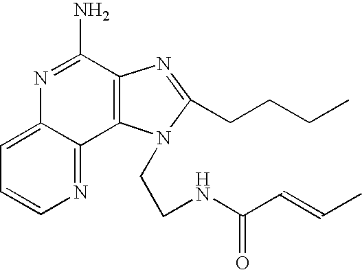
C12=CC=CN=C1C1=C(C(N)=N2)N=C(CCCC)N1CCNC(C=CC)=O
